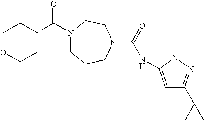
N1(C(C2CCOCC2)=O)CCCN(C(=O)NC2=CC(C(C)(C)C)=NN2C)CC1
